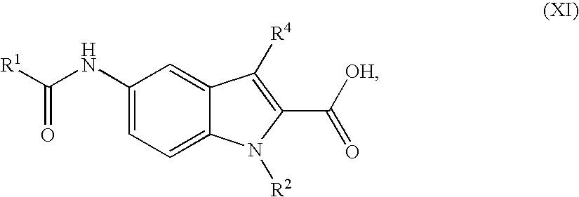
C1(NC([R1])=O)=CC=C2C(=C1)C([R4])=C(C(=O)[OH])N2[R2]
